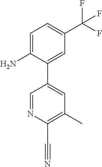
C1=C(N)C(C2=CC(C)=C(C#N)N=C2)=CC(C(F)(F)F)=C1
